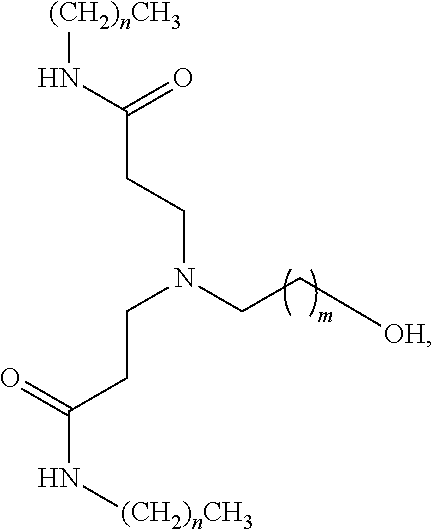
C(C(N[(CH2)nCH3])=O)CN(CC[OH])CCC(N[(CH2)nCH3])=O
